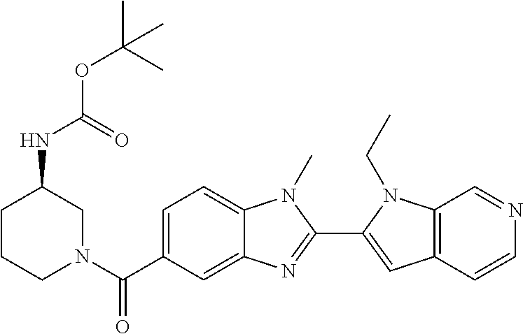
C12=CC=C(C(N3CC(NC(=O)OC(C)(C)C)CCC3)=O)C=C1N=C(C1=CC3=C(N1CC)C=NC=C3)N2C
